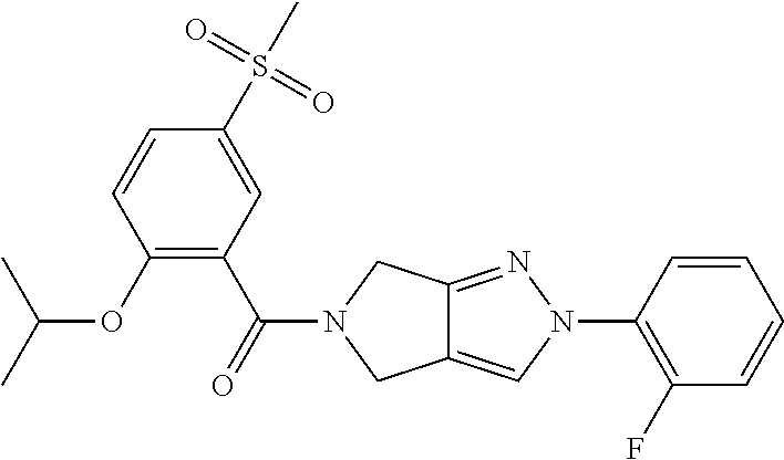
O(C1=C(C(=O)N2CC3=CN(C4=C(F)C=CC=C4)N=C3C2)C=C(S(C)(=O)=O)C=C1)C(C)C
